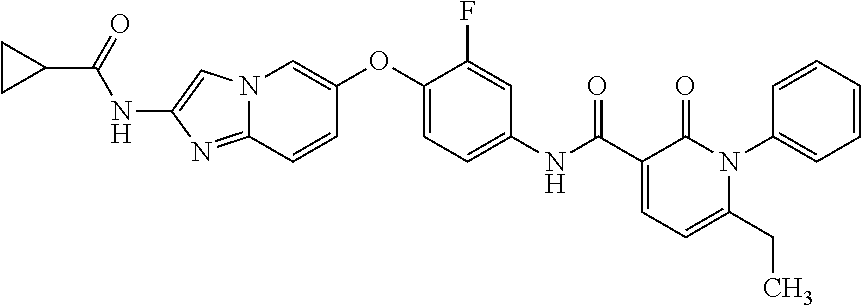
N12C(=NC(NC(C3CC3)=O)=C1)C=CC(OC1=CC=C(NC(C3=CC=C(CC)N(C4=CC=CC=C4)C3=O)=O)C=C1F)=C2
